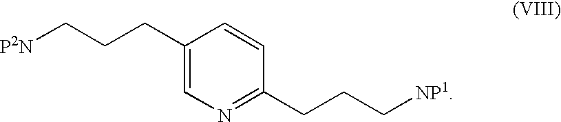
[P2N]CCCC1=CN=C(CCC[NP1])C=C1
